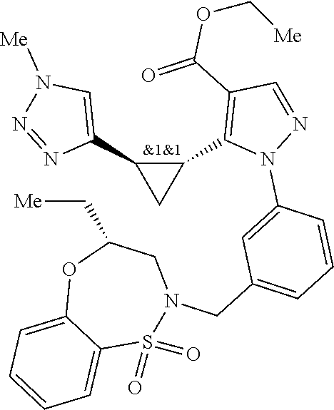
C1(C2=C(C(=O)OC[Me])C=NN2C2=CC(CN3CC(C[Me])OC4=CC=CC=C4S3(=O)=O)=CC=C2)C(C2=CN([Me])N=N2)C1
